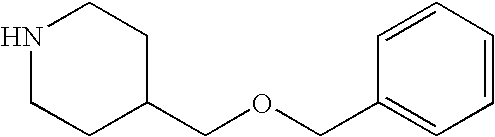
N1CCC(COCC2=CC=CC=C2)CC1
